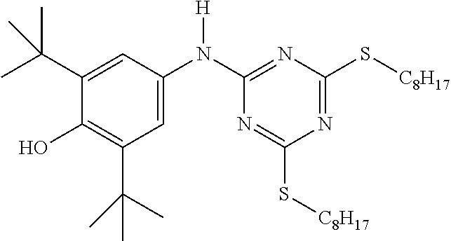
C1=C(N(C2=NC(S[C8H17])=NC(S[C8H17])=N2)[H])C=C(C(C)(C)C)C(O)=C1C(C)(C)C
